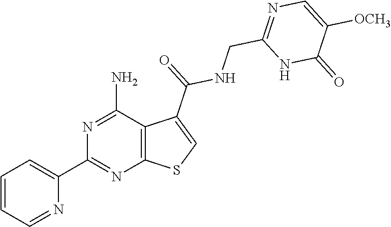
N1=C(N)C2=C(N=C1C1=CC=CC=N1)SC=C2C(=O)NCC1=NC=C([OCH3])C(=O)N1
